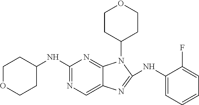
N1=C(NC2CCOCC2)N=C2C(=C1)N=C(NC1=CC=CC=C1F)N2C1CCOCC1
